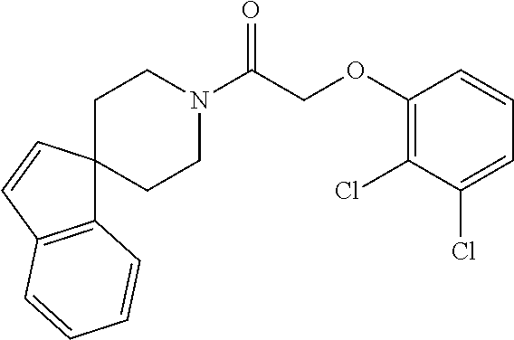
C1(OCC(N2CCC3(CC2)C2=C(C=C3)C=CC=C2)=O)=C(Cl)C(Cl)=CC=C1
